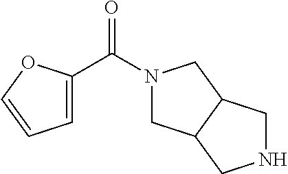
C1=C(C(N2CC3C(C2)CNC3)=O)OC=C1
